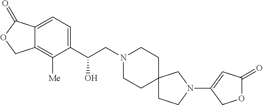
C1(C(CN2CCC3(CC2)CCN(C2=CC(=O)OC2)C3)O)=CC=C2C(=C1[Me])COC2=O
